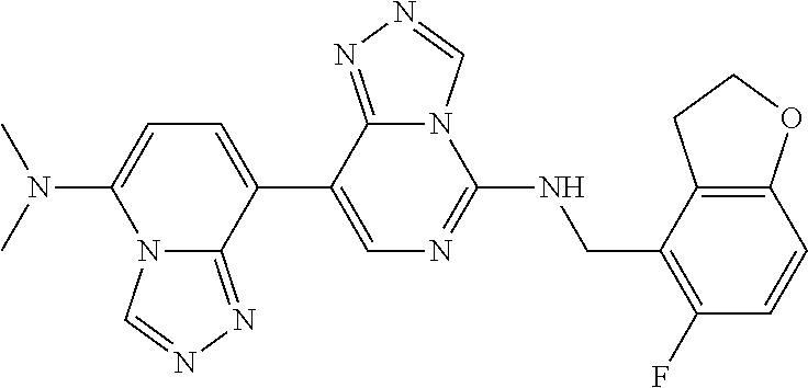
C1(C2=CC=C(N(C)C)N3C2=NN=C3)=CN=C(NCC2=C(F)C=CC3=C2CCO3)N2C1=NN=C2
